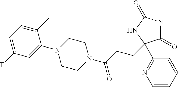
C1(=O)NC(=O)NC1(C1=NC=CC=C1)CCC(N1CCN(C2=CC(F)=CC=C2C)CC1)=O
